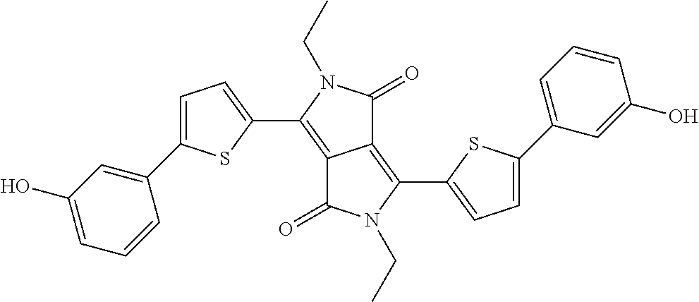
C12=C(C3=CC=C(C4=CC(O)=CC=C4)S3)N(CC)C(=O)C1=C(C1=CC=C(C3=CC=CC(O)=C3)S1)N(CC)C2=O
